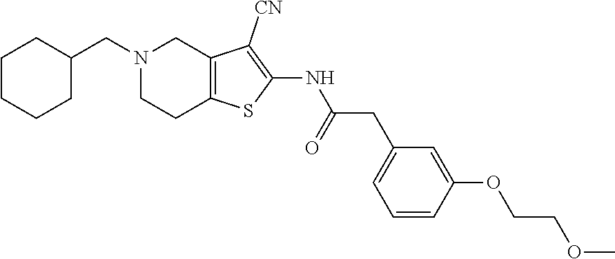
C1(NC(CC2=CC=CC(OCCOC)=C2)=O)=C([CN])C2=C(CCN(CC3CCCCC3)C2)S1
